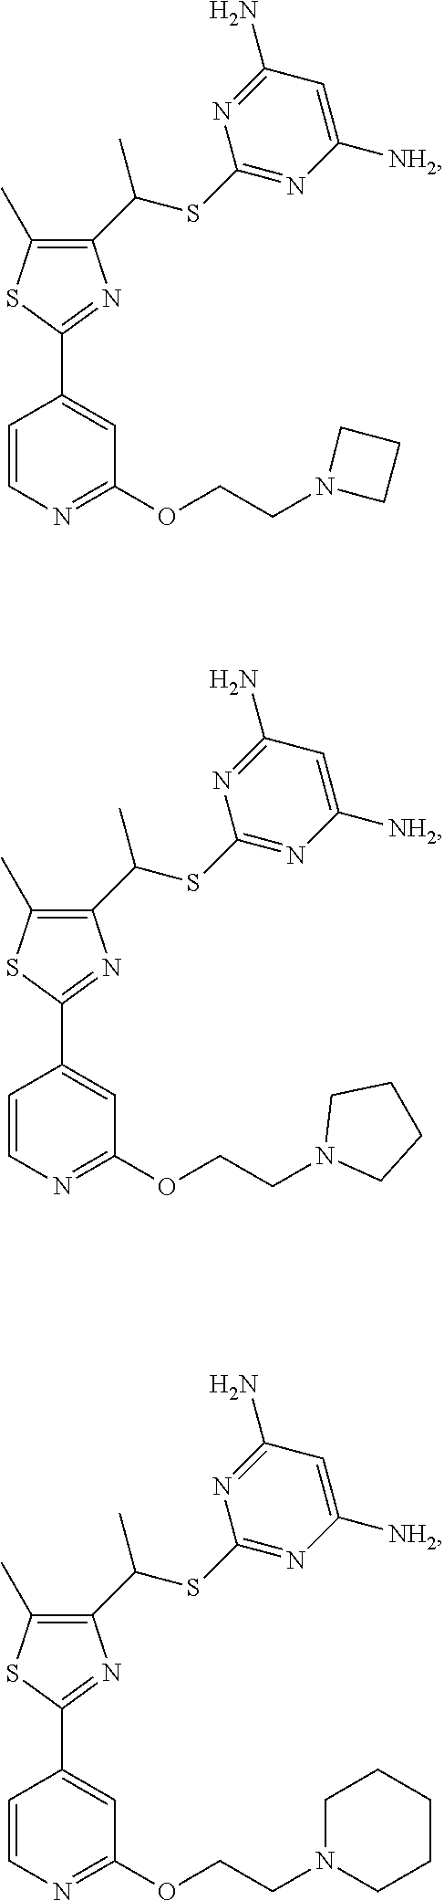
C1=CN=C(OCCN2CCCCC2)C=C1C1=NC(C(SC2=NC([NH2])=CC(N)=N2)C)=C(C)S1.C1=CN=C(OCCN2CCC2)C=C1C1=NC(C(SC2=NC([NH2])=CC(N)=N2)C)=C(C)S1.C1=CN=C(OCCN2CCCC2)C=C1C1=NC(C(SC2=NC([NH2])=CC(N)=N2)C)=C(C)S1
